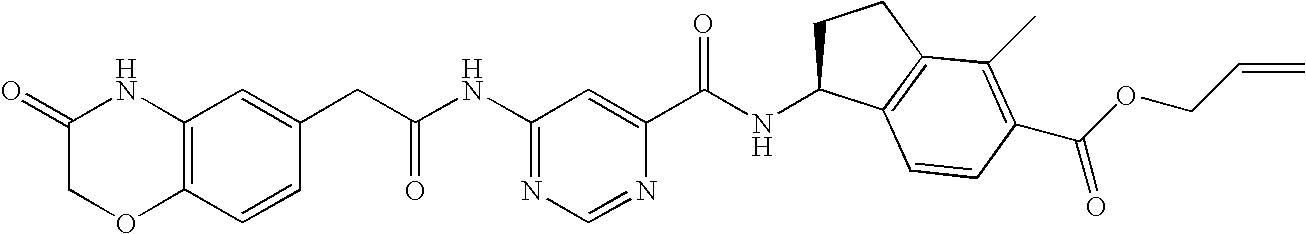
C1(NC(CC2=CC3=C(C=C2)OCC(=O)N3)=O)=NC=NC(C(NC2CCC3=C2C=CC(C(OCC=C)=O)=C3C)=O)=C1
